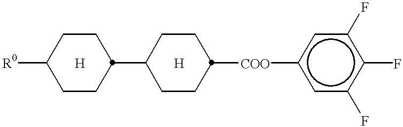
C1CC(C2CCC([COO]c3cc(F)c(F)c(F)c3)CC2)CCC1[R0]
